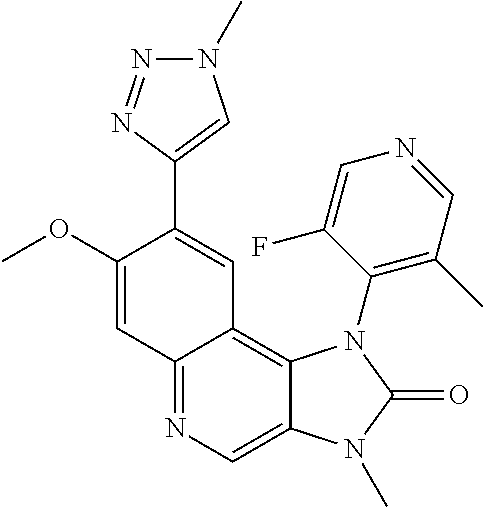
C12=NC=C3C(=C1C=C(C1=CN(C)N=N1)C(OC)=C2)N(C1=C(C)C=NC=C1F)C(=O)N3C
